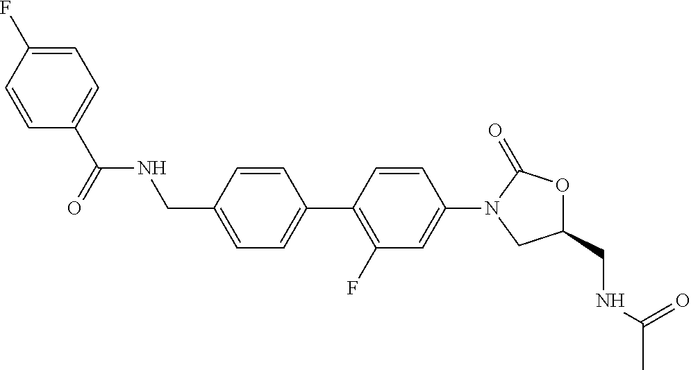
C1(CNC(C)=O)OC(=O)N(C2=CC(F)=C(C3=CC=C(CNC(C4=CC=C(F)C=C4)=O)C=C3)C=C2)C1
